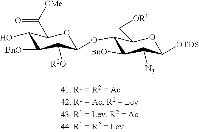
C1(O)C([BnO])C([R2O])C(OC2C([BnO])C([N3])C([OTDS])OC2C[OR1])OC1C([OMe])=O
